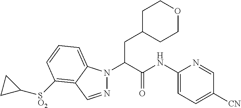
N1(C(C(NC2=CC=C([CN])C=N2)=O)CC2CCOCC2)N=CC2=C([SO2]C3CC3)C=CC=C12
